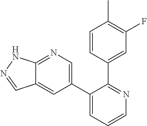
C12=NC=C(C3=CC=CN=C3C3=CC(F)=C(C)C=C3)C=C1C=NN2
